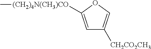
C1=C([(CH2)4N(CH3)CO]C)OC=C1[CH2CO2CH3]
